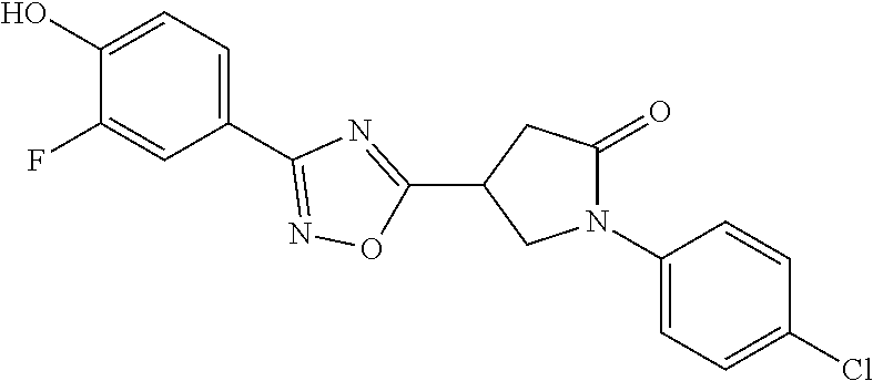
C1(O)=CC=C(C2=NOC(C3CN(C4=CC=C(Cl)C=C4)C(=O)C3)=N2)C=C1F
